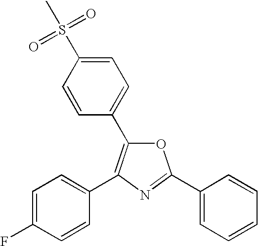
C1=CC(C2=C(C3=CC=C(F)C=C3)N=C(C3=CC=CC=C3)O2)=CC=C1S(C)(=O)=O
